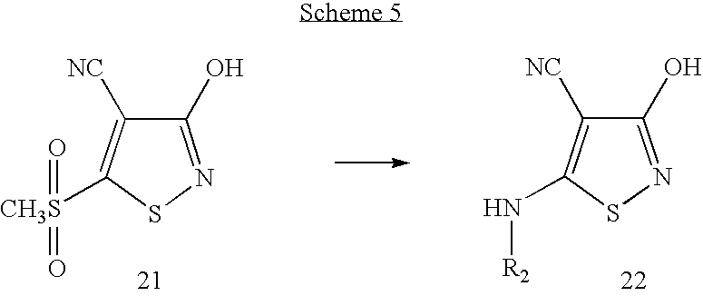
C1(O)=NSC([CH3S](=O)=O)=C1[NC].C1(O)=NSC(N[R2])=C1[NC]
